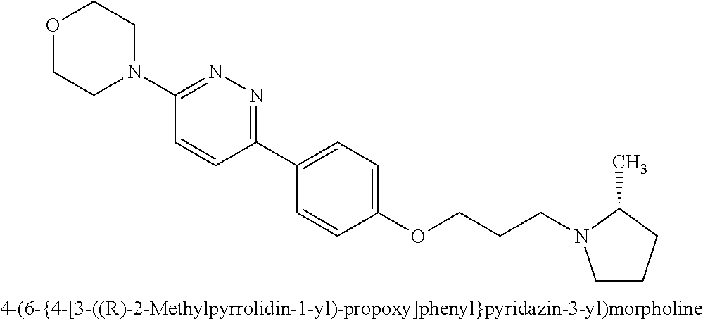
C1(N2CCOCC2)=NN=C(C2=CC=C(OCCCN3CCCC3C)C=C2)C=C1
